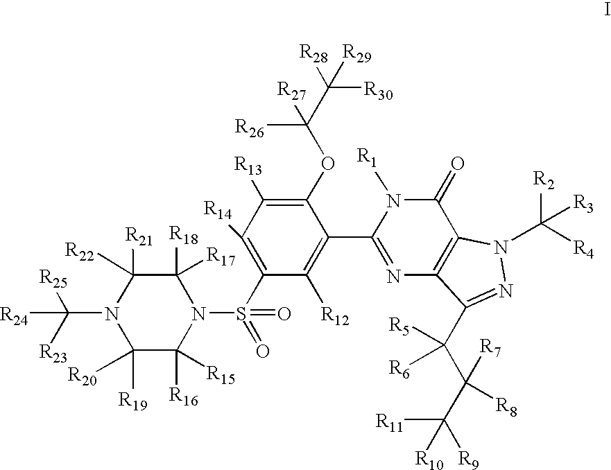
C1([R21])([R22])N(C([R25])([R23])[R24])C([R19])([R20])C([R16])([R15])N(S(C2=C([R14])C([R13])=C(OC(C([R30])([R28])[R29])([R26])[R27])C(C3=NC4=C(C(=O)N3[R1])N(C([R2])([R4])[R3])N=C4C(C([R8])(C([R9])([R11])[R10])[R7])([R5])[R6])=C2[R12])(=O)=O)C1([R18])[R17]
